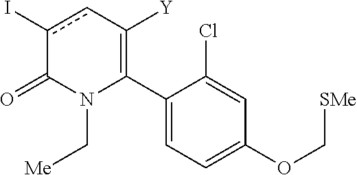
C1(C2=C([Y])cc(I)C(=O)N2C[Me])=CC=C(OC[SMe])C=C1Cl
